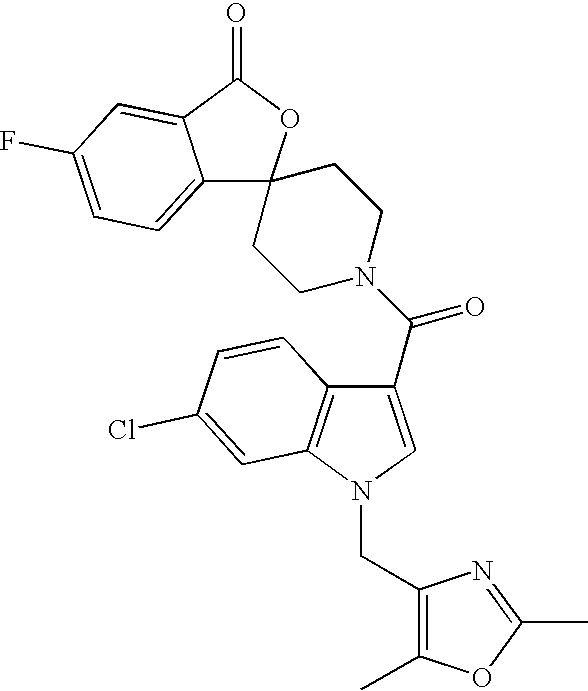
C12=CC=C(F)C=C1C(=O)OC21CCN(C(C2=CN(CC3=C(C)OC(C)=N3)C3=C2C=CC(Cl)=C3)=O)CC1
